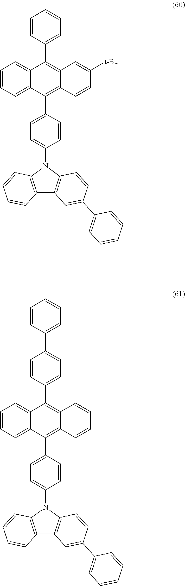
C12=C(C3=CC=C(N4C5=C(C6=C4C=CC(C4=CC=CC=C4)=C6)C=CC=C5)C=C3)C3=CC=CC=C3C(C3=CC=CC=C3)=C1C=C([t-Bu])C=C2.C12=C(C3=CC=C(N4C5=C(C6=C4C=CC(C4=CC=CC=C4)=C6)C=CC=C5)C=C3)C3=CC=CC=C3C(C3=CC=C(C4=CC=CC=C4)C=C3)=C1C=CC=C2
